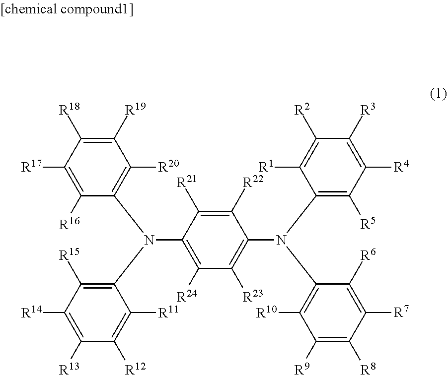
C1([R22])=C([R21])C(N(C2=C([R20])C([R19])=C([R18])C([R17])=C2[R16])C2=C([R15])C([R14])=C([R13])C([R12])=C2[R11])=C([R24])C([R23])=C1N(C1=C([R5])C([R4])=C([R3])C([R2])=C1[R1])C1=C([R10])C([R9])=C([R8])C([R7])=C1[R6]
